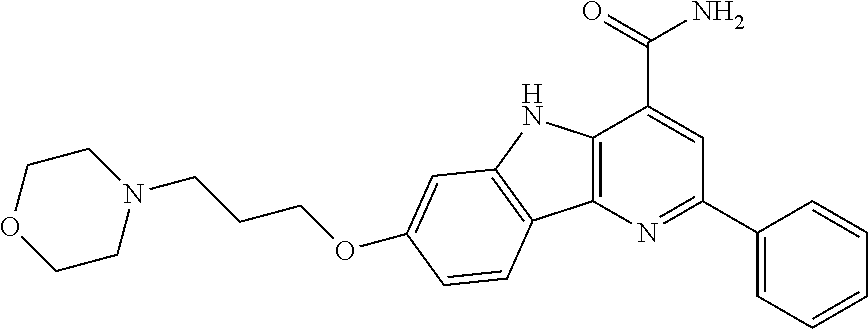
C(COC1=CC2=C(C3=C(N2)C(C(=O)N)=CC(C2=CC=CC=C2)=N3)C=C1)CN1CCOCC1
